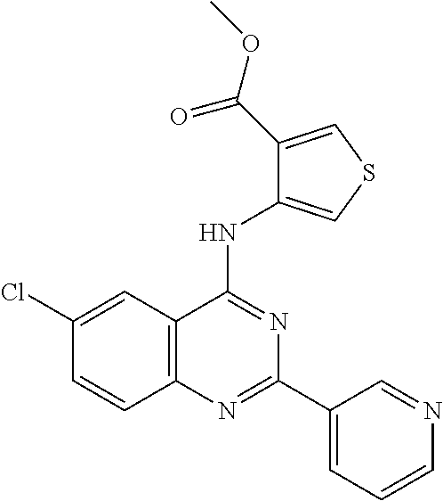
C12=C(C=C(Cl)C=C1)C(NC1=CSC=C1C(OC)=O)=NC(C1=CC=CN=C1)=N2
